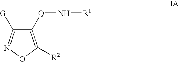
C1([Q]N[R1])=C([R2])ON=C1[G]
